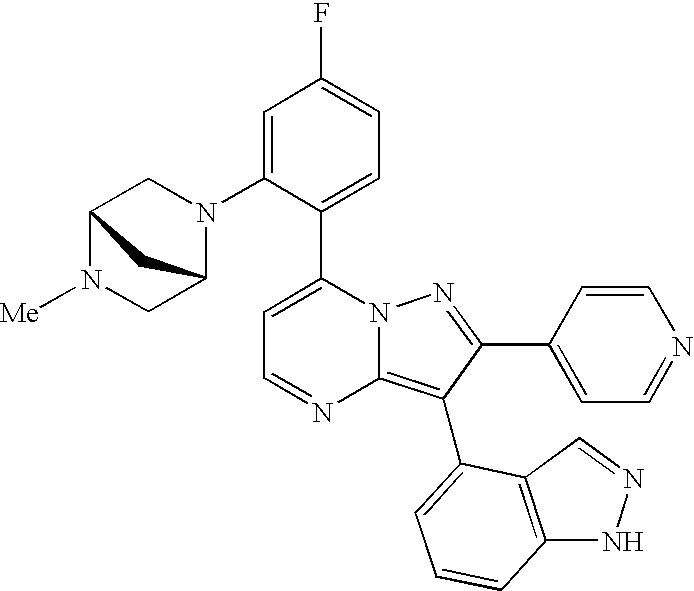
C1=C(N2CC3N([Me])CC2C3)C(C2=CC=NC3=C(C4=CC=CC5=C4C=NN5)C(C4=CC=NC=C4)=NN23)=CC=C1F
